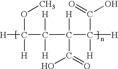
C(C(C(C([H])(C(=O)O)[H])([H])C(=O)O)([H])[H])([H])(OC)[H]
